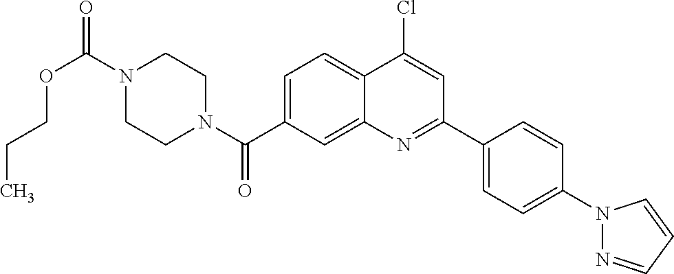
N1(C(OCCC)=O)CCN(C(=O)C2=CC=C3C(=C2)N=C(C2=CC=C(N4N=CC=C4)C=C2)C=C3Cl)CC1
